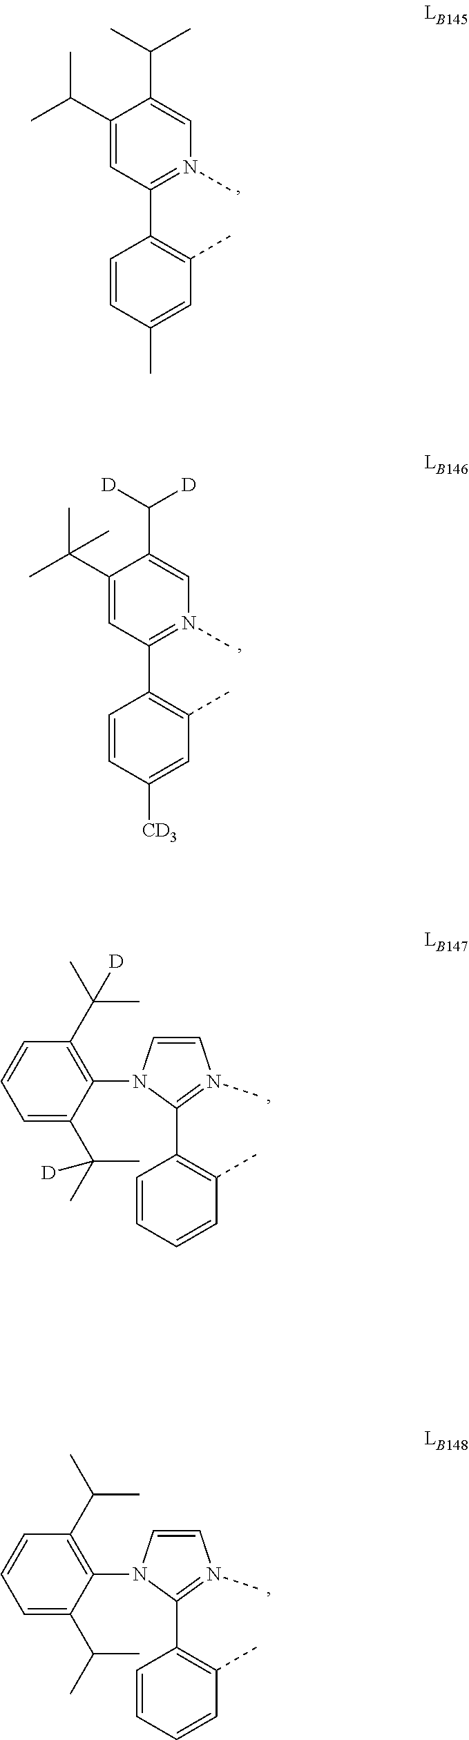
C1(C2=C(C)C=CC=C2)=N(C)C=CN1C1=C(C(C)(C)[D])C=CC=C1C(C)(C)[D].C1(C(C)C)=CC(C2=C(C)C=C(C)C=C2)=N(C)C=C1C(C)C.C1(C(C)(C)C)=CC(C2=C(C)C=C([CD3])C=C2)=N(C)C=C1C([D])[D].C1(C2=C(C)C=CC=C2)=N(C)C=CN1C1=C(C(C)C)C=CC=C1C(C)C
